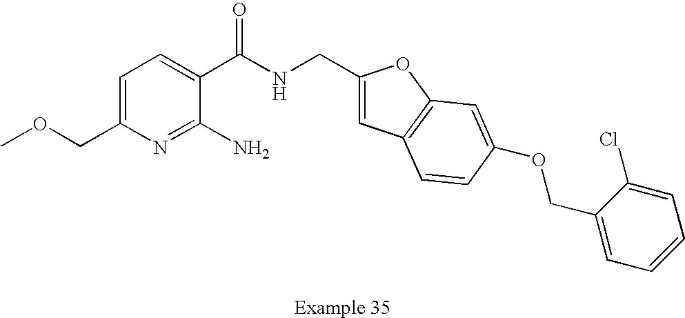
C1=C(COC)N=C(N)C(C(NCC2=CC3=C(O2)C=C(OCC2=CC=CC=C2Cl)C=C3)=O)=C1
